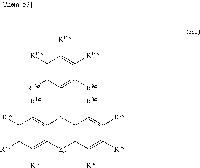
C12=C(C([R5a])=C([R6a])C([R7a])=C1[R8a])[Za]C1=C([R4a])C([R3a])=C([R2a])C([R1a])=C1[S+]2C1=C([R9a])C([R10a])=C([R11a])C([R12a])=C1[R13a]
